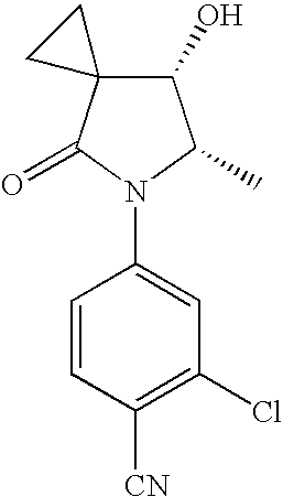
C1=CC([CN])=C(Cl)C=C1N1C(C)C(O)C2(C1=O)CC2
